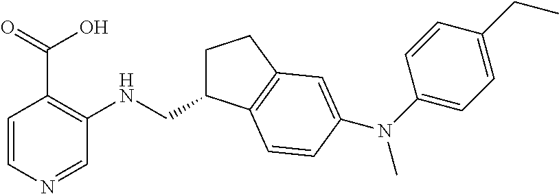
C1=CN=CC(NCC2CCC3=C2C=CC(N(C2=CC=C(CC)C=C2)C)=C3)=C1C(=O)O
